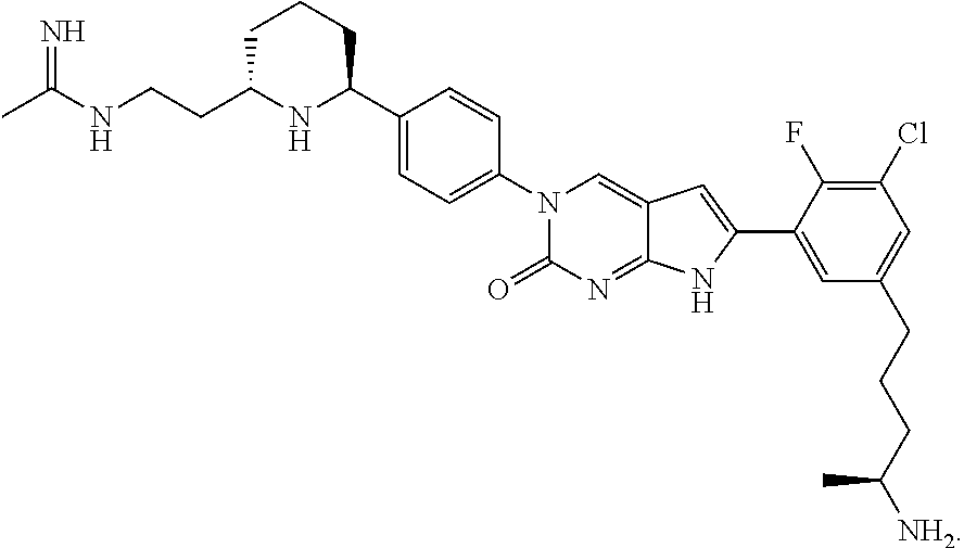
N1(C2=CC=C(C3NC(CCNC(C)=N)CCC3)C=C2)C(=O)N=C2C(=C1)C=C(C1=CC(CCCC([NH2])C)=CC(Cl)=C1F)N2
